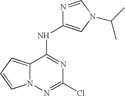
N1=CN(C(C)C)C=C1NC1=NC(Cl)=NN2C1=CC=C2
